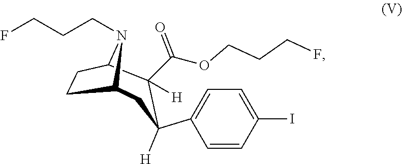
C12CCC(N1CCCF)C([H])(C(OCCCF)=O)C([H])(C1=CC=C(I)C=C1)C2
